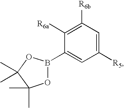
C1([R6b])=C([R6a])C(B2OC(C)(C)C(C)(C)O2)=CC([R5])=C1
